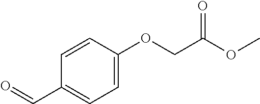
C1=CC(OCC(=O)OC)=CC=C1C=O
